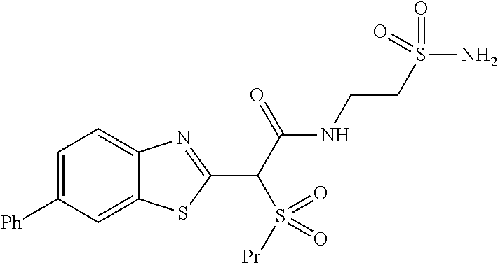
C1([Ph])=CC=C2C(=C1)SC(C(C(NCCS(N)(=O)=O)=O)S(=O)([Pr])=O)=N2
